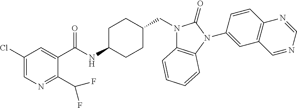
C1(Cl)=CN=C(C(F)F)C(C(NC2CCC(CN3C4=C(N(C5=CC6=C(C=C5)N=CN=C6)C3=O)C=CC=C4)CC2)=O)=C1
